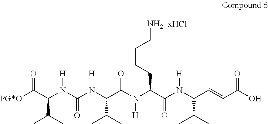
[PG*O]C(C(N(C(N(C(C(N(C(CCCCN)C(=O)N([H])C(C(C)C)C=CC(=O)O)[H])=O)C(C)C)[H])=O)[H])C(C)C)=O
